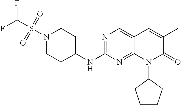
N1(S(C(F)F)(=O)=O)CCC(NC2=NC=C3C(=N2)N(C2CCCC2)C(=O)C(C)=C3)CC1
